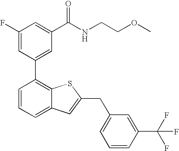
C1(F)=CC(C2=C3C(=CC=C2)C=C(CC2=CC=CC(C(F)(F)F)=C2)S3)=CC(C(NCCOC)=O)=C1
